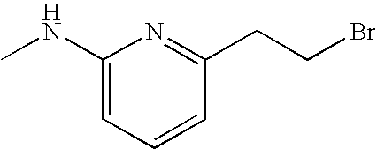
C1(NC)=CC=CC(CCBr)=N1
